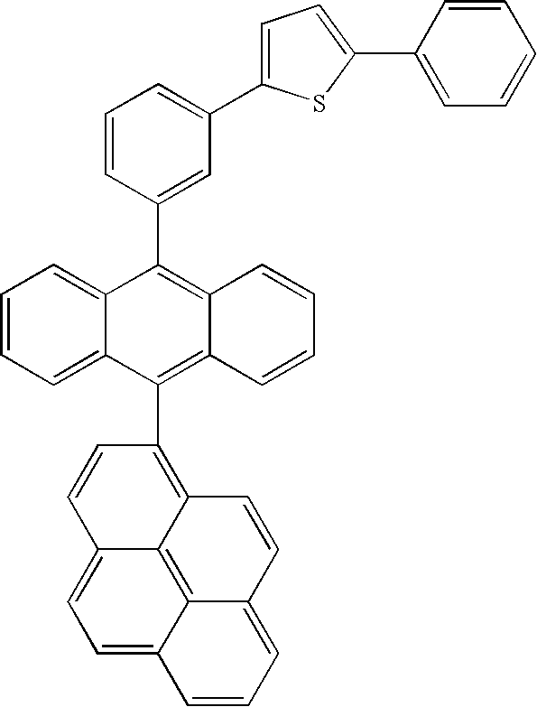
C1=CC=C(C2=CC=C(C3=CC=CC=C3)S2)C=C1C1=C2C(=C(C3=C4C5=C6C(=CC=CC6=CC=C5C=C3)C=C4)C3=CC=CC=C13)C=CC=C2
